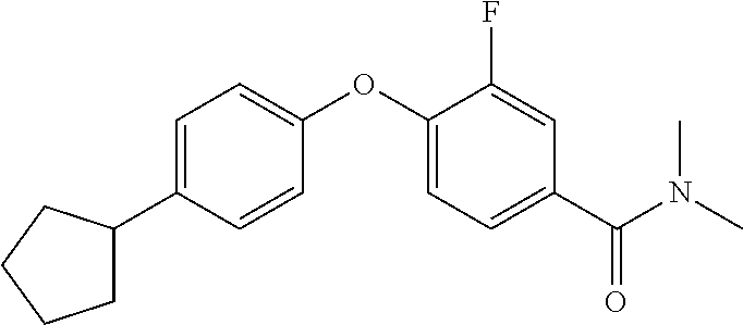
C1=C(C2CCCC2)C=CC(OC2=CC=C(C(N(C)C)=O)C=C2F)=C1
